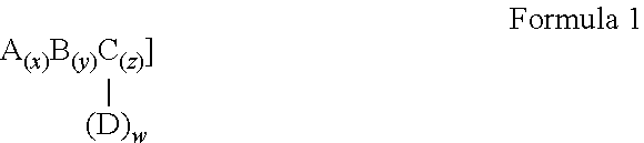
[A(x)B(y)C(z)]][(D)w]
